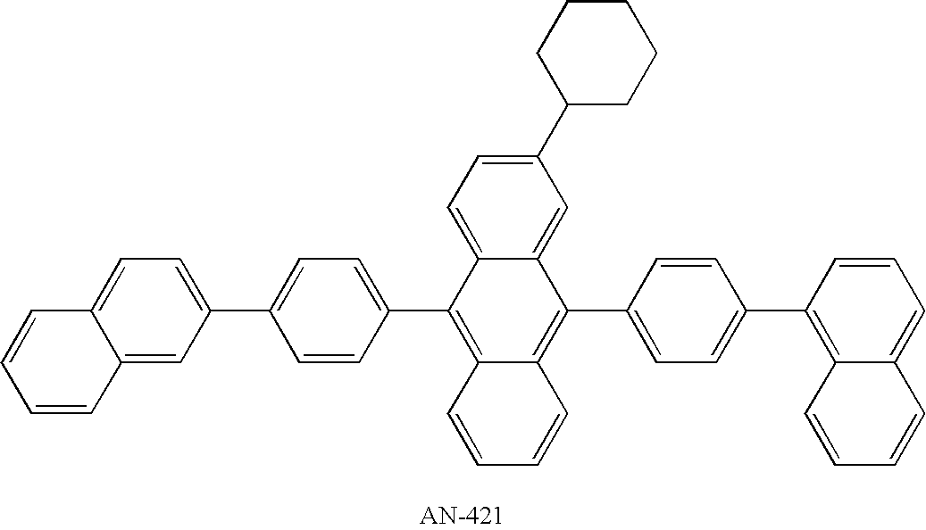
C1(C2=CC=C(C3=CC=C4C(=C3)C=CC=C4)C=C2)=C2C(=C(C3=CC=C(C4=C5C(=CC=C4)C=CC=C5)C=C3)C3=CC(C4CCCCC4)=CC=C13)C=CC=C2
